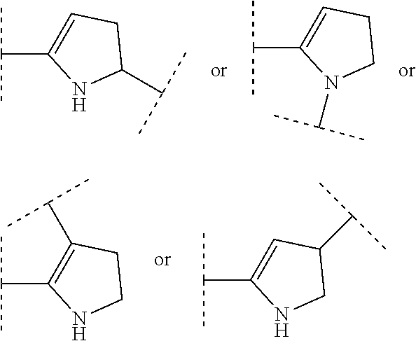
C(C)(C)C1=C(C(C)C)CCN1.C(C)(C)C1=CC(C(C)C)CN1.C(C)(C)C1=CCC(C(C)C)N1.C(C)(C)C1=CCCN1C(C)C
